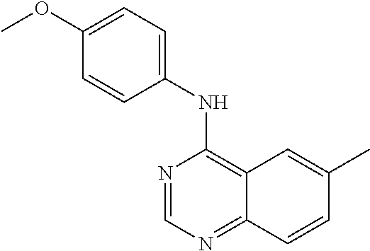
N1=CN=C2C(=C1NC1=CC=C(OC)C=C1)C=C(C)C=C2
